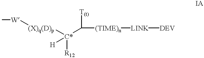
[LINK]([DEV])[(TIME)n]C([T(t)])[C*]([(X)q(D)p][W]C)([R12])[H]
